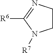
C1CN=C([R6])N1[R7]
